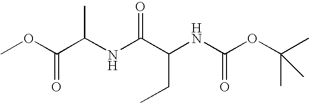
COC(C(NC(C(NC(OC(C)(C)C)=O)CC)=O)C)=O
